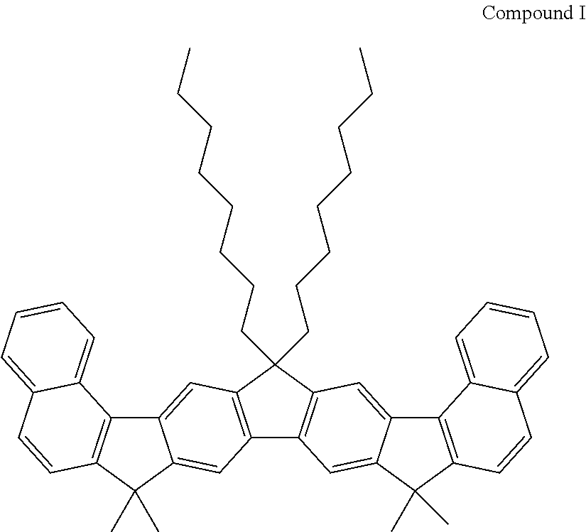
C12=C(C=C3C(=C1)C(C)(C)C1=C3C3=CC=CC=C3C=C1)C(CCCCCCCC)(CCCCCCCC)C1=C2C=C2C(=C1)C1=C(C2(C)C)C=CC2=CC=CC=C12
